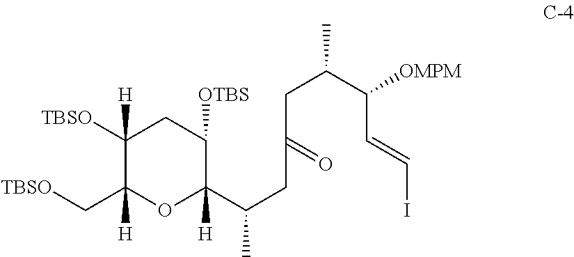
[TBSO]C1([H])CC([OTBS])C(C(CC(CC(C(C=CI)[OMPM])C)=O)C)([H])OC1(C[TBSO])[H]
